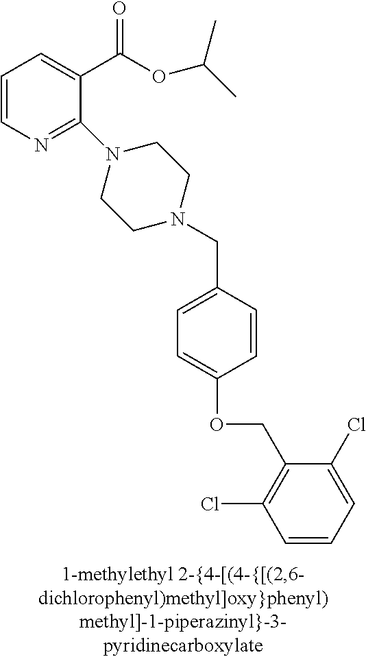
C1=CN=C(N2CCN(CC3=CC=C(OCC4=C(Cl)C=CC=C4Cl)C=C3)CC2)C(C(OC(C)C)=O)=C1
